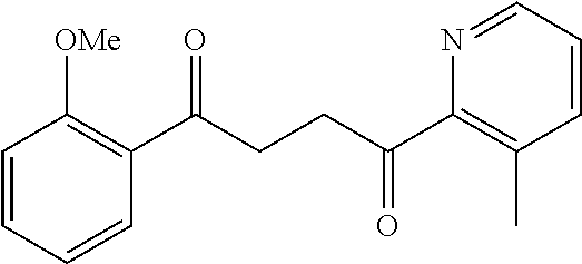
C1(C(CCC(C2=C(C)C=CC=N2)=O)=O)=C([OMe])C=CC=C1
